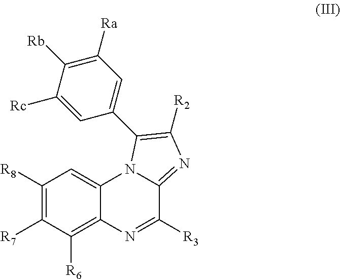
C1([R8])=C([R7])C([R6])=C2C(=C1)N1C(=NC([R2])=C1C1=CC([Ra])=C([Rb])C([Rc])=C1)C([R3])=N2
